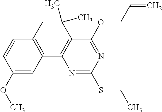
C12=C(CC(C)(C)C3=C1N=C(SCC)N=C3OCC=C)C=CC(OC)=C2
